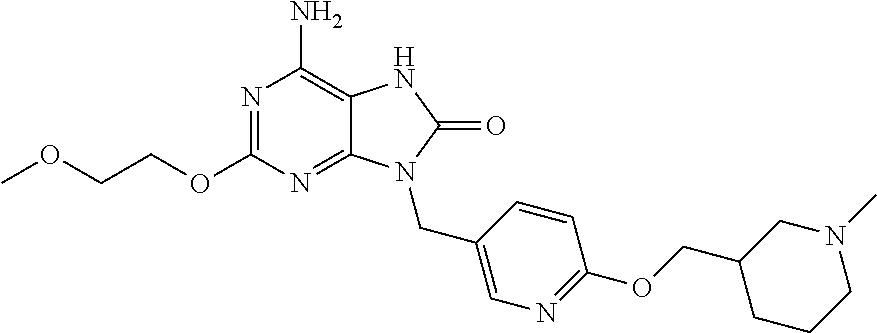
N1=C(OCCOC)N=C2C(=C1N)NC(=O)N2CC1=CN=C(OCC2CN(C)CCC2)C=C1
